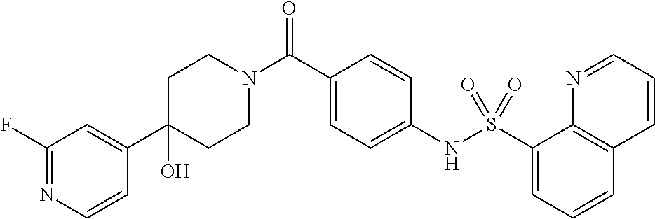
C1(C2=CC(F)=NC=C2)(O)CCN(C(C2=CC=C(NS(C3=CC=CC4=C3N=CC=C4)(=O)=O)C=C2)=O)CC1
